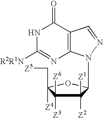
C12=C(C(=O)NC([R2R1N])=N1)C=NN2C1C([Z1])([Z2])C([Z6])([Z3])C([Z4])(C[Z5])O1
